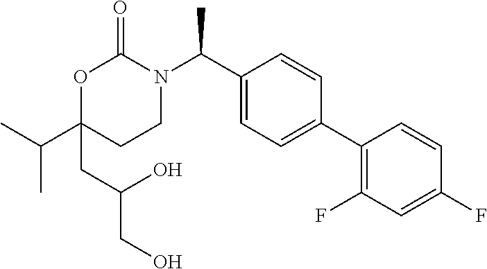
CC(C1=CC=C(C2=C(F)C=C(F)C=C2)C=C1)N1C(=O)OC(C(C)C)(CC(CO)O)CC1
